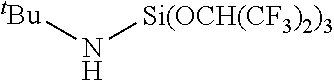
[tBu]N[Si(OCH(CF3)2)3]
